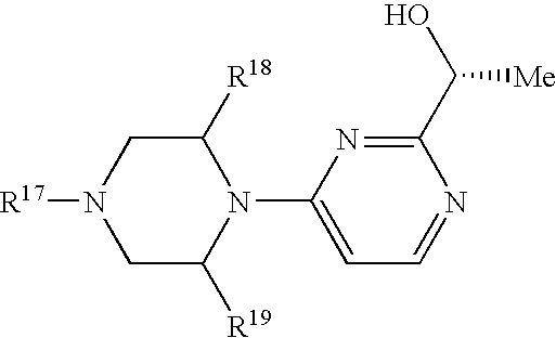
C1C([R19])N(C2=CC=NC(C([Me])O)=N2)C([R18])CN1[R17]
